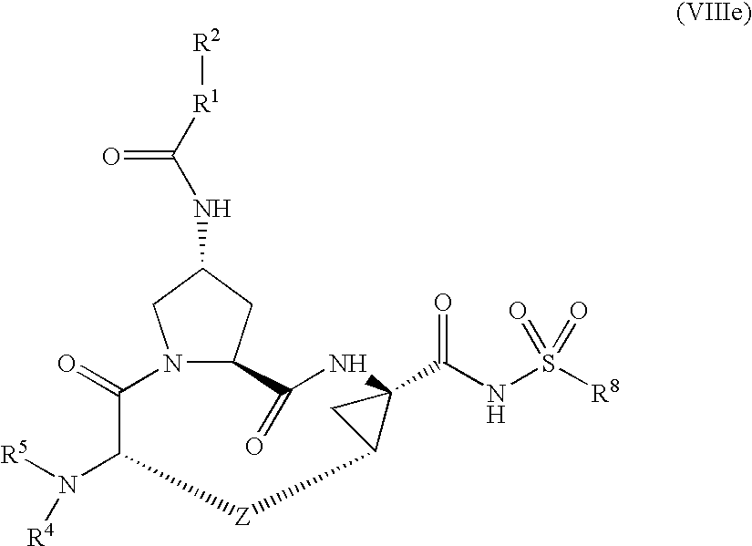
C(=O)(NC1CN2C(C1)C(=O)NC1(C(=O)NS([R8])(=O)=O)CC1[Z]C(N([R5])[R4])C2=O)[R1][R2]
